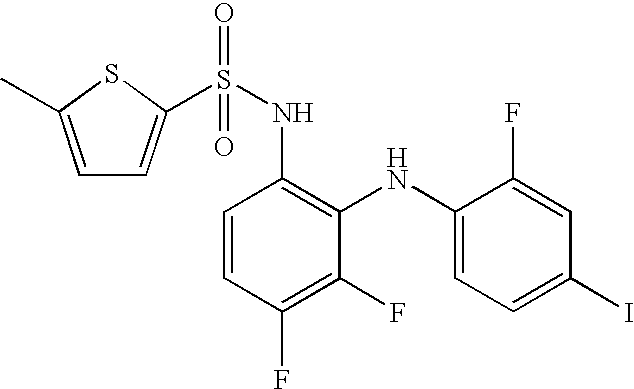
C1=C(C)SC(S(NC2=C(NC3=CC=C(I)C=C3F)C(F)=C(F)C=C2)(=O)=O)=C1
